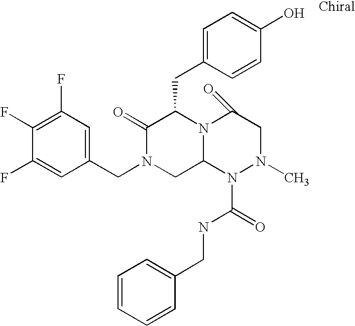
C1(F)=C(F)C(F)=CC(CN2CC3N(C(CC4=CC=C(O)C=C4)C2=O)C(=O)CN(C)N3C(NCC2=CC=CC=C2)=O)=C1
